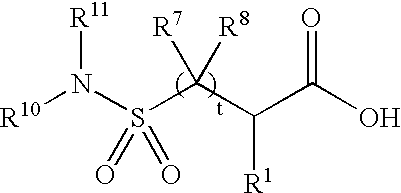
[R10]N(S(C(C(C(O)=O)[R1])([R7])[R8])(=O)=O)[R11]
